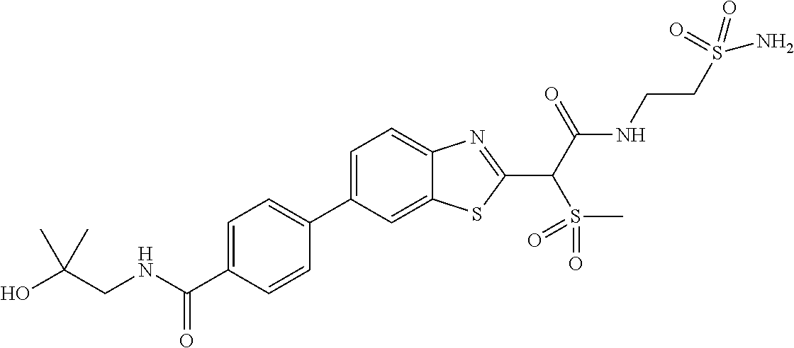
C1=C(C2=CC=C(C(NCC(O)(C)C)=O)C=C2)C=C2C(=C1)N=C(C(C(NCCS(N)(=O)=O)=O)S(=O)(=O)C)S2
